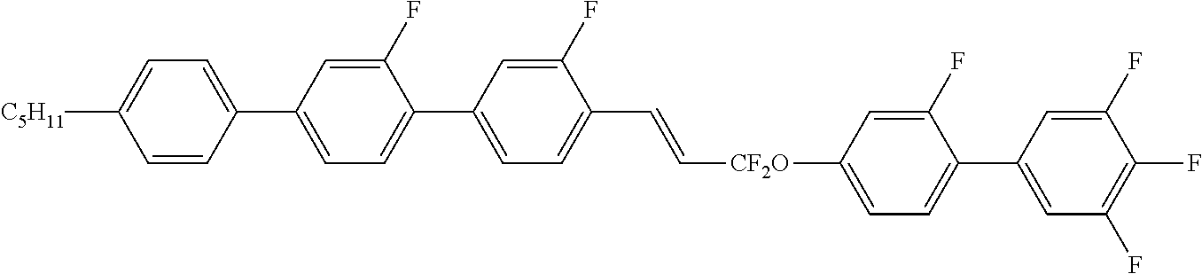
C1=C(C2=CC=C(C3=CC=C(C=C[CF2O]C4=CC=C(C5=CC(F)=C(F)C(F)=C5)C(F)=C4)C(F)=C3)C(F)=C2)C=CC([C5H11])=C1
